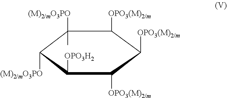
C1([(M)2/mO3PO])(C)C([(M)2/mO3PO])C([OPO3H2])C([OPO3(M)2/m])C([OPO3(M)2/m])C1[OPO3(M)2/m]
